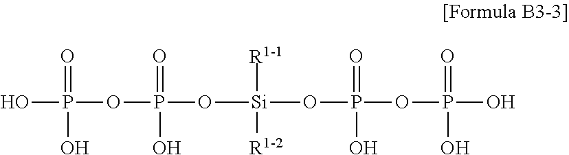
O([Si]([R1-1])([R1-2])OP(OP(O)(=O)O)(=O)O)P(OP(O)(=O)O)(=O)O
